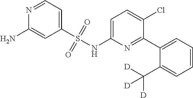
C1=C(NS(C2=CC=NC(N)=C2)(=O)=O)N=C(C2=CC=CC=C2C([D])([D])[D])C(Cl)=C1
